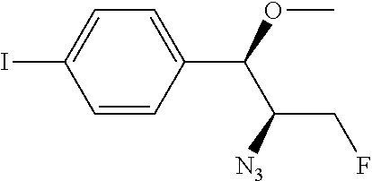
C1(C(C(CF)[N3])OC)=CC=C(I)C=C1
